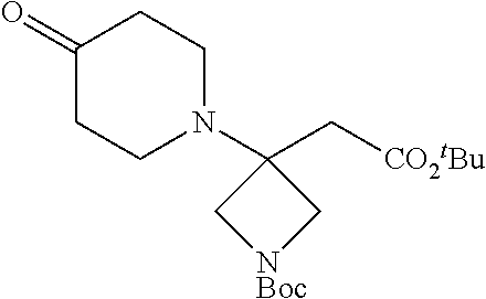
C1(=O)CCN(C2(C[CO2tBu])C[NBoc]C2)CC1
